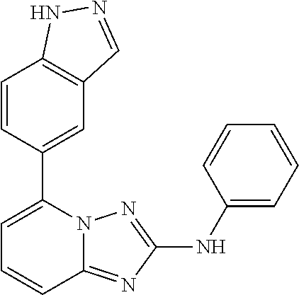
C1=CC(C2=CC=CC3=NC(NC4=CC=CC=C4)=NN23)=CC2=C1NN=C2
